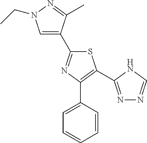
C1=CC(C2=C(C3=NN=CN3)SC(C3=CN(CC)N=C3C)=N2)=CC=C1
